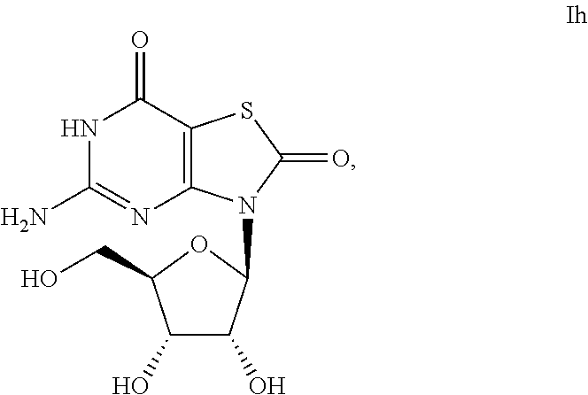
N1C(N)=NC2=C(C1=O)SC(=O)N2C1C(O)C(O)C(CO)O1
